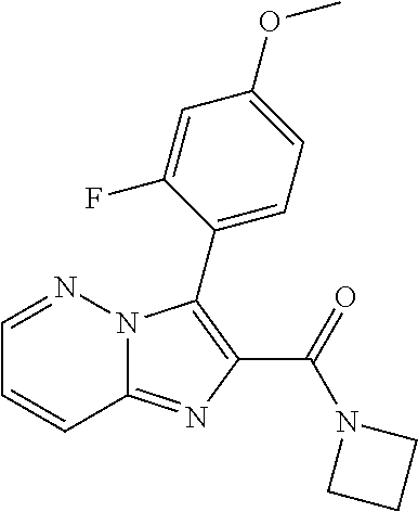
C12=NC(C(=O)N3CCC3)=C(C3=CC=C(OC)C=C3F)N1N=CC=C2
